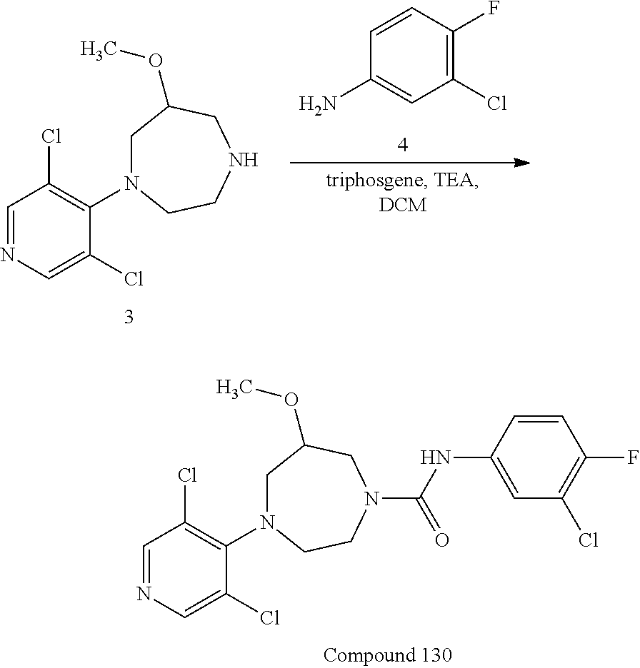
C1(Cl)=CN=CC(Cl)=C1N1CC(OC)CN(C(NC2=CC(Cl)=C(F)C=C2)=O)CC1.C1(Cl)=C(F)C=CC(N)=C1.C1(Cl)=CN=CC(Cl)=C1N1CC(OC)CNCC1
